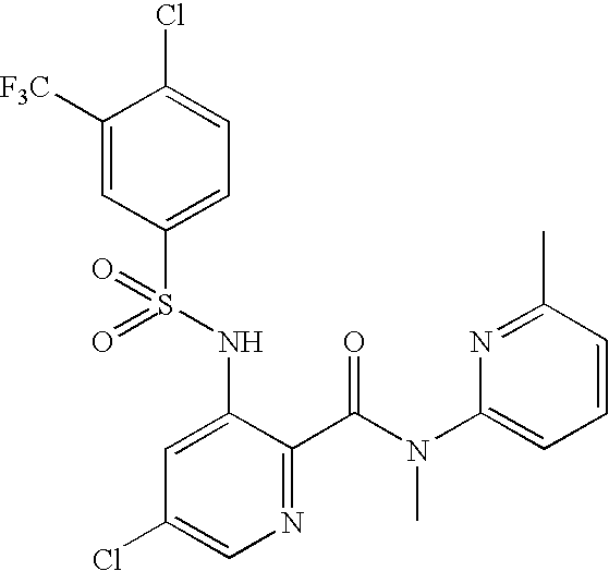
C1([F3C])=CC(S(NC2=CC(Cl)=CN=C2C(=O)N(C2=CC=CC(C)=N2)C)(=O)=O)=CC=C1Cl
